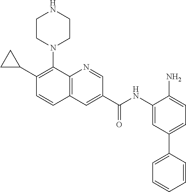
C1(C2=C(N3CCNCC3)C3=C(C=C2)C=C(C(NC2=CC(C4=CC=CC=C4)=CC=C2N)=O)C=N3)CC1
